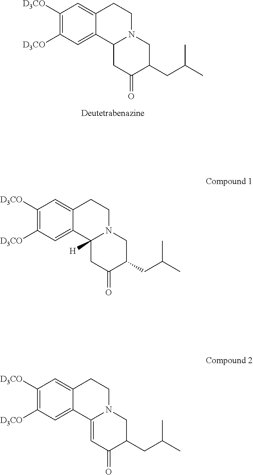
C1([D3CO])=C([D3CO])C=C2C(=C1)CCN1C2([H])CC(=O)C(CC(C)C)C1.C1([D3CO])=C([D3CO])C=C2C(=C1)CCN1C2=CC(=O)C(CC(C)C)C1.C1([D3CO])=C([D3CO])C=C2C(=C1)CCN1C2CC(=O)C(CC(C)C)C1
